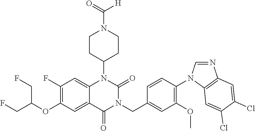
C12=CC(F)=C(OC(CF)CF)C=C1C(=O)N(CC1=CC(OC)=C(N3C=NC4=C3C=C(Cl)C(Cl)=C4)C=C1)C(=O)N2C1CCN(C(=O)[H])CC1
